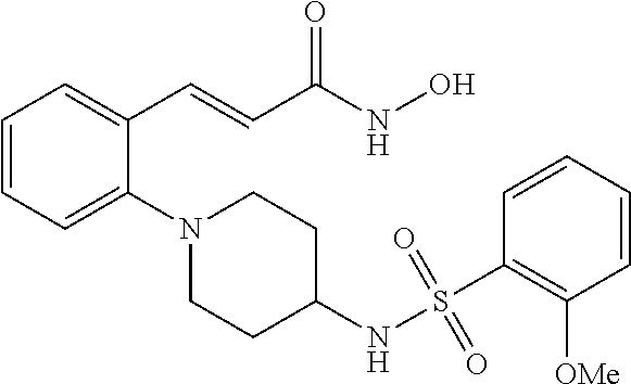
C1=CC=C(N2CCC(NS(C3=C([OMe])C=CC=C3)(=O)=O)CC2)C(C=CC(NO)=O)=C1
